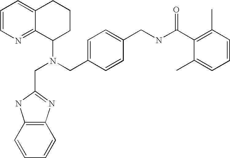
N(CC1=CC=C(CNC(C2=C(C)C=CC=C2C)=O)C=C1)(C1CCCC2=CC=CN=C12)CC1=NC2=C(C=CC=C2)N1
